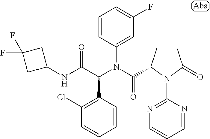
C1=CC(N(C(=O)C2CCC(=O)N2C2=NC=CC=N2)C(C(NC2CC(F)(F)C2)=O)C2=C(Cl)C=CC=C2)=CC(F)=C1
